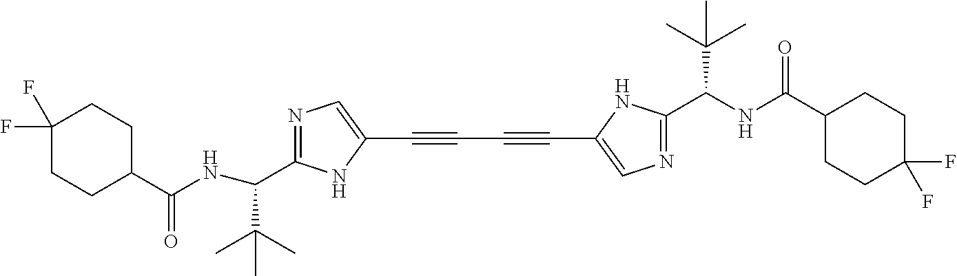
N1=C(C(C(C)(C)C)NC(C2CCC(F)(F)CC2)=O)NC(C#CC#CC2=CN=C(C(NC(C3CCC(F)(F)CC3)=O)C(C)(C)C)N2)=C1
